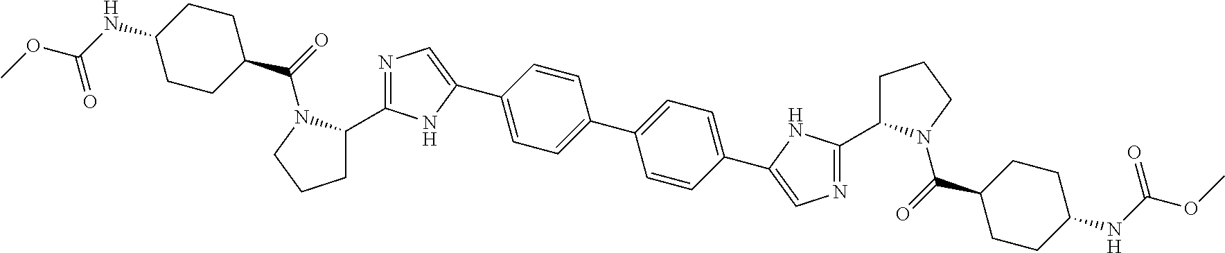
C1=CC(C2=CC=C(C3=CN=C(C4CCCN4C(C4CCC(NC(OC)=O)CC4)=O)N3)C=C2)=CC=C1C1=CN=C(C2CCCN2C(C2CCC(NC(OC)=O)CC2)=O)N1
